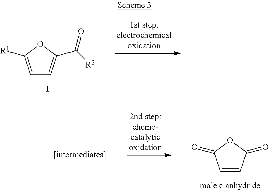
C1=C([R1])OC(C([R2])=O)=C1.I.C1=CC(=O)OC1=O.[maleic anhydride]
